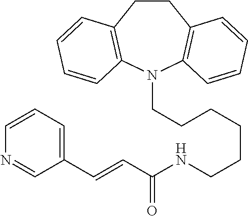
N1(CCCCCCNC(C=CC2=CC=CN=C2)=O)C2=C(CCC3=C1C=CC=C3)C=CC=C2
